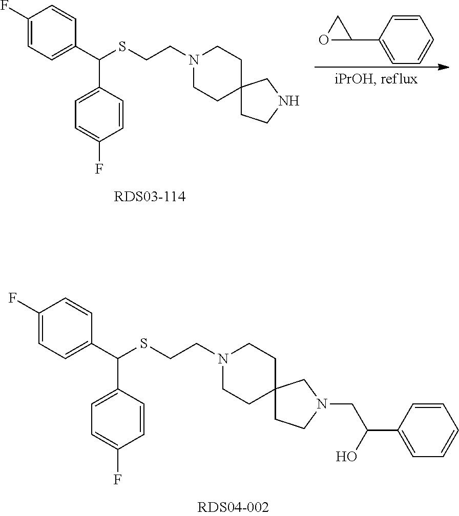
C1(F)=CC=C(C(C2=CC=C(F)C=C2)SCCN2CCC3(CC2)CCN(CC(O)C2=CC=CC=C2)C3)C=C1.C1=CC(C2CO2)=CC=C1.C1(F)=CC=C(C(C2=CC=C(F)C=C2)SCCN2CCC3(CC2)CCNC3)C=C1
